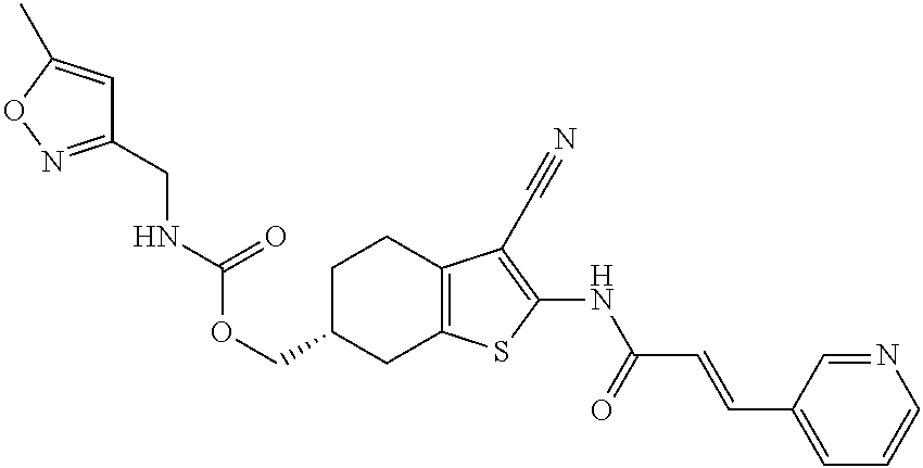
C1(CNC(OCC2CC3=C(CC2)C(C#N)=C(NC(C=CC2=CC=CN=C2)=O)S3)=O)=NOC(C)=C1
